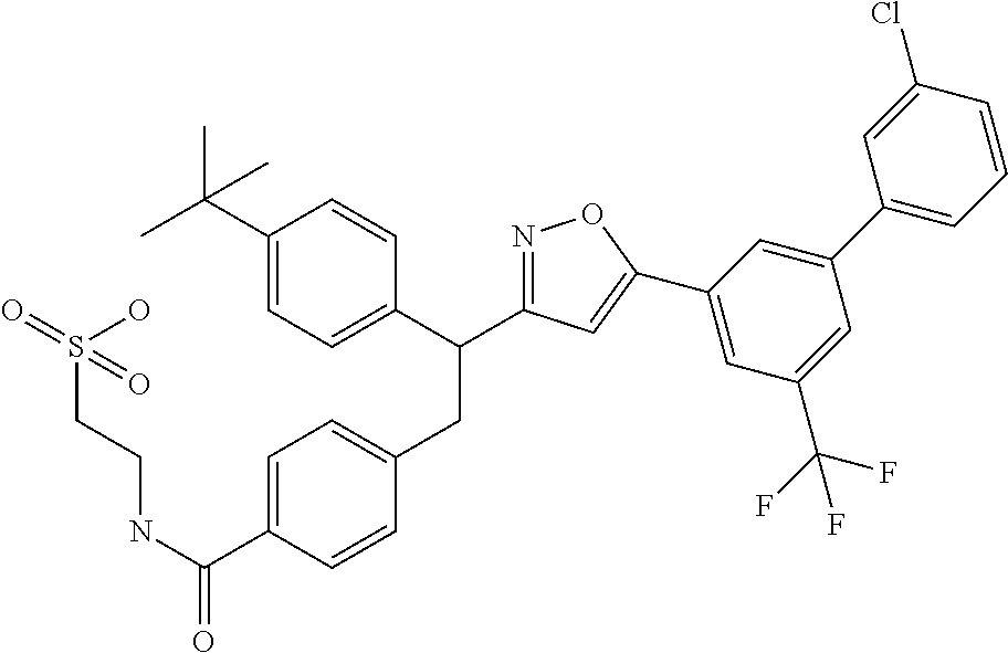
C1(C(C)(C)C)=CC=C(C(CC2=CC=C(C(NCCS(=O)(O)=O)=O)C=C2)C2=NOC(C3=CC(C(F)(F)F)=CC(C4=CC=CC(Cl)=C4)=C3)=C2)C=C1
